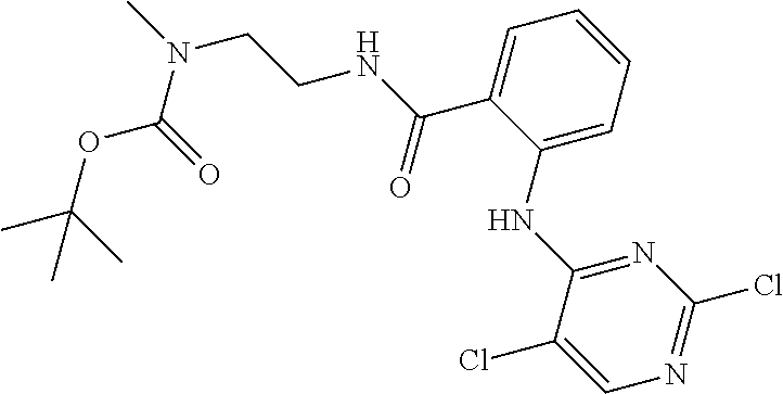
O(C(C)(C)C)C(N(C)CCNC(C1=CC=CC=C1NC1=NC(Cl)=NC=C1Cl)=O)=O
